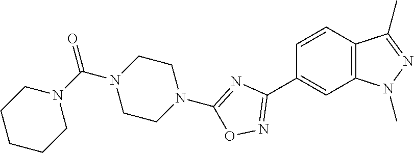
C1=CC2=C(C=C1C1=NOC(N3CCN(C(N4CCCCC4)=O)CC3)=N1)N(C)N=C2C
